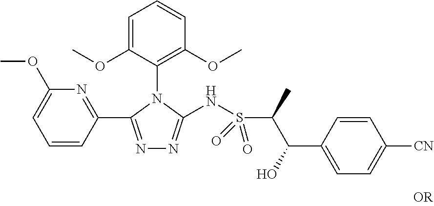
N1=C(C2=NC(OC)=CC=C2)N(C2=C(OC)C=CC=C2OC)C(NS(C(C(C2=CC=C([CN])C=C2)O)C)(=O)=O)=N1
